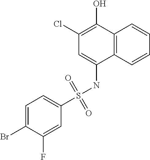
C12=C(C=CC=C1)C(NS(C1=CC=C(Br)C(F)=C1)(=O)=O)=CC(Cl)=C2O
